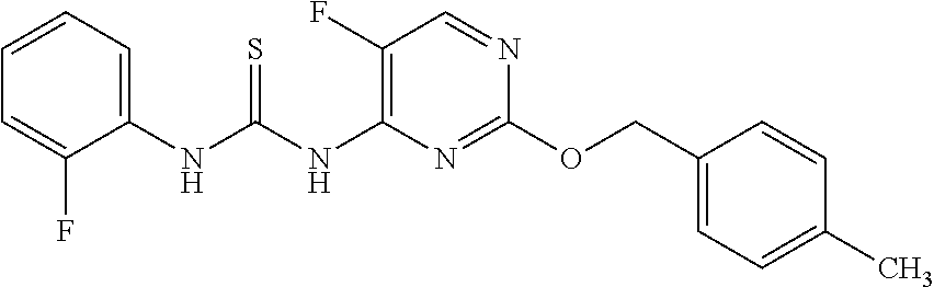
C1(COC2=NC(NC(NC3=CC=CC=C3F)=S)=C(F)C=N2)=CC=C(C)C=C1
